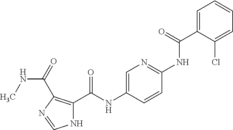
C1=C(C(=O)NC2=NC=C(NC(=O)C3=C(C(=O)NC)N=CN3)C=C2)C(Cl)=CC=C1
